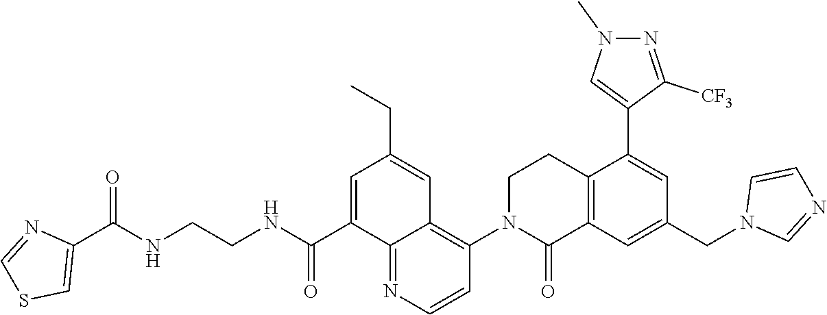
C12=C(C=C(CN3C=NC=C3)C=C1C1=CN(C)N=C1[CF3])C(=O)N(C1=C3C(=NC=C1)C(C(NCCNC(C1=CSC=N1)=O)=O)=CC(CC)=C3)CC2
